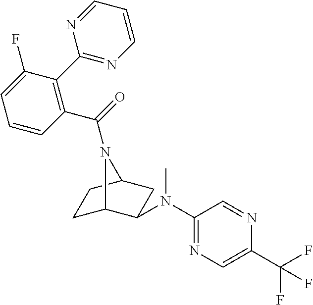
C1C2C(N(C3=NC=C(C(F)(F)F)N=C3)C)CC(C1)N2C(=O)C1=C(C2=NC=CC=N2)C(F)=CC=C1
